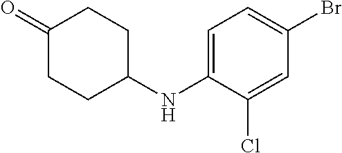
C1=C(NC2CCC(=O)CC2)C(Cl)=CC(Br)=C1
